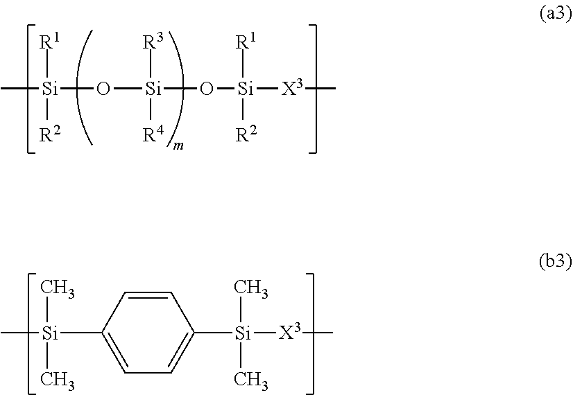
C[Si]([R1])([R2])O[Si]([R3])([R4])O[Si]([R1])([R2])[X3]C.C1=CC([Si](C)(C)C)=CC=C1[Si](C)(C)[X3]C
